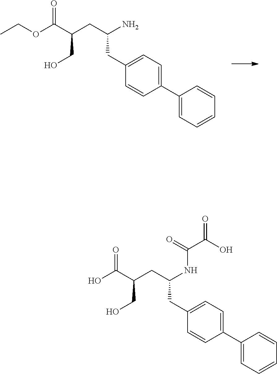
OC(C(CC(NC(C(O)=O)=O)CC1=CC=C(C2=CC=CC=C2)C=C1)CO)=O.O(C(C(CC(N)CC1=CC=C(C2=CC=CC=C2)C=C1)CO)=O)CC
